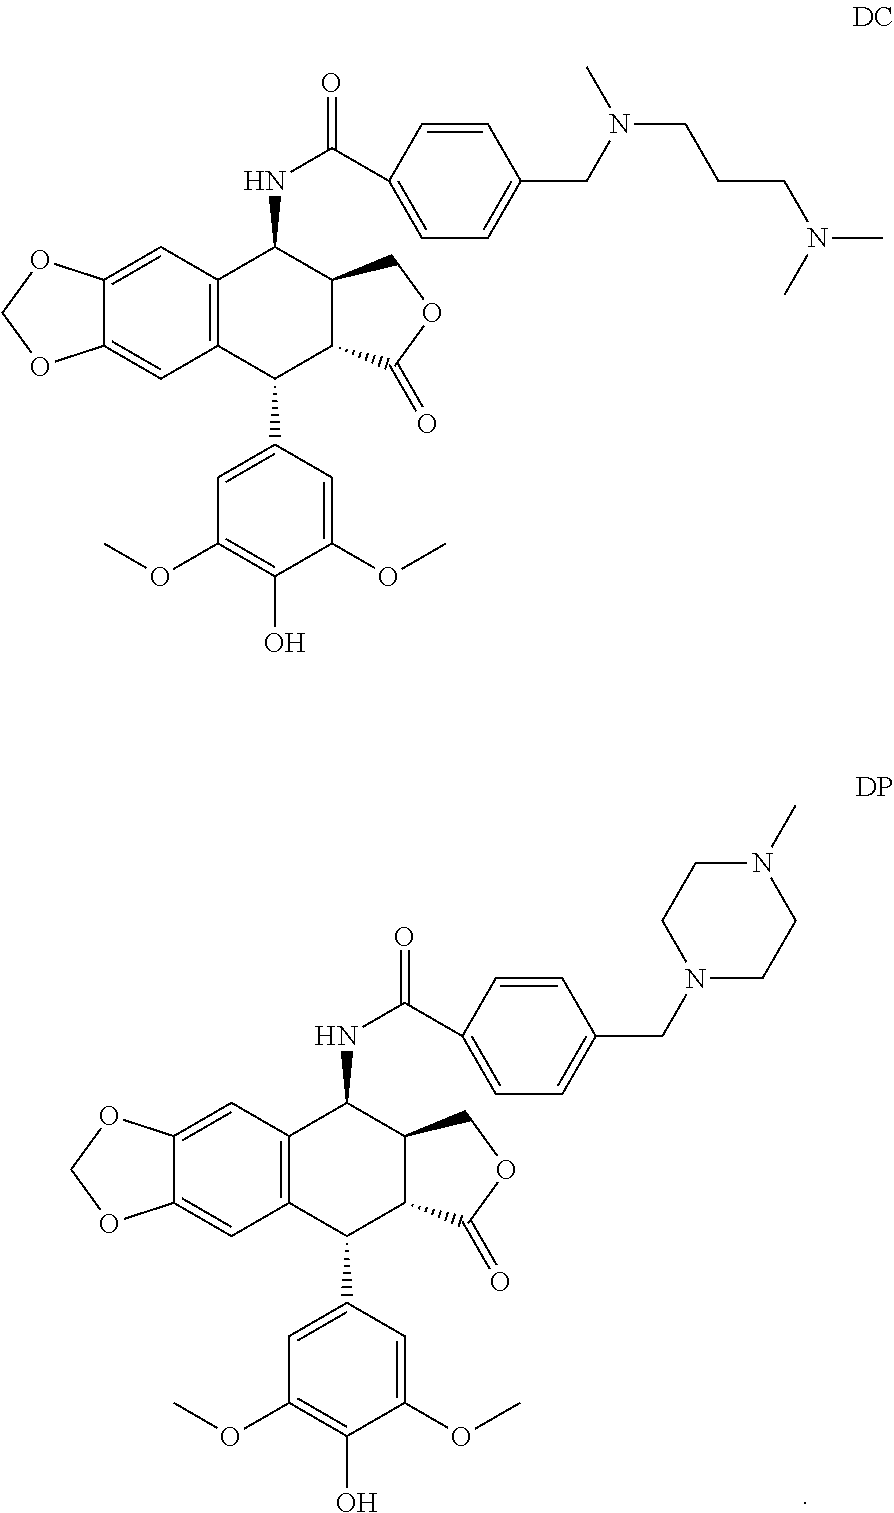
C1=CC(C(=O)NC2C3C(C(C4=CC(OC)=C(O)C(OC)=C4)C4=C2C=C2C(=C4)OCO2)C(=O)OC3)=CC=C1CN(C)CCCN(C)C.C1=CC(C(=O)NC2C3C(C(C4=CC(OC)=C(O)C(OC)=C4)C4=C2C=C2C(=C4)OCO2)C(=O)OC3)=CC=C1CN1CCN(C)CC1
